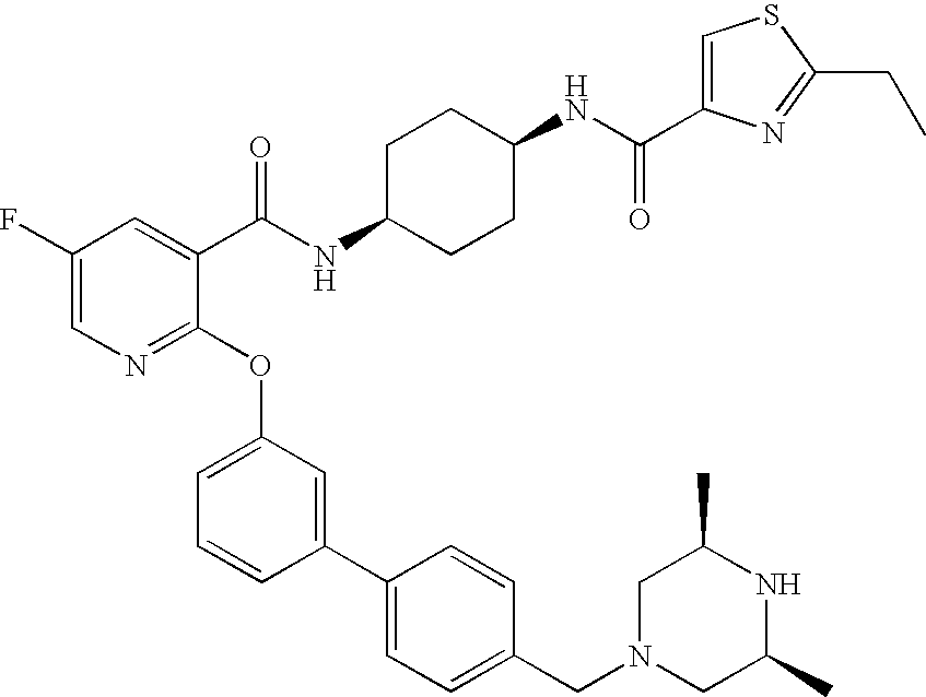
C1N(CC2=CC=C(C3=CC(OC4=NC=C(F)C=C4C(NC4CCC(NC(=O)C5=CSC(CC)=N5)CC4)=O)=CC=C3)C=C2)CC(C)NC1C
